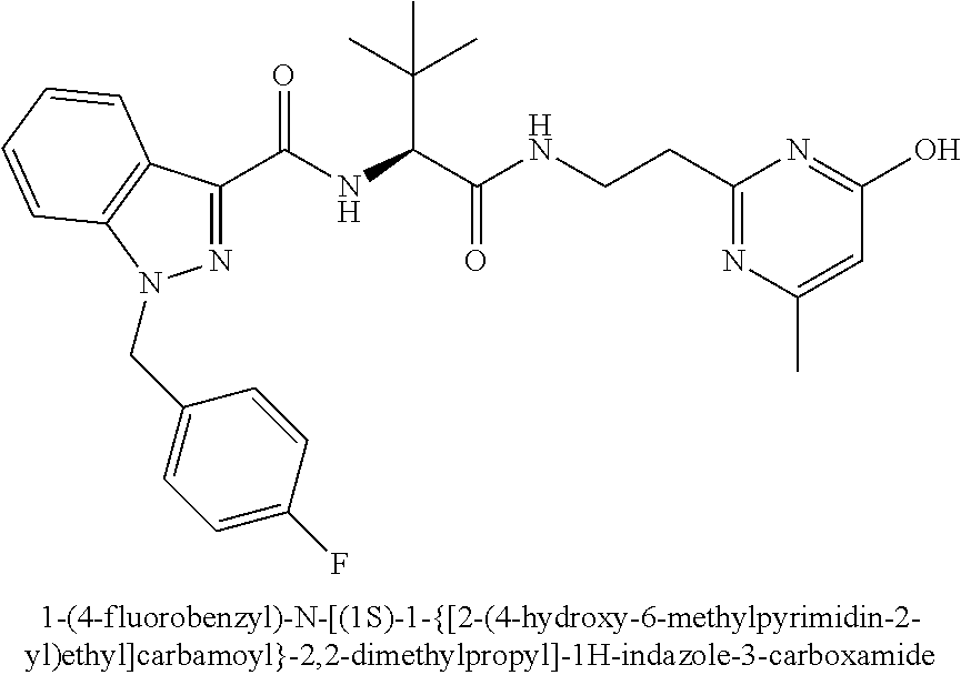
C(=O)(NC(C(C)(C)C)C(=O)NCCC1=NC(C)=CC(O)=N1)C1=NN(CC2=CC=C(F)C=C2)C2=C1C=CC=C2
